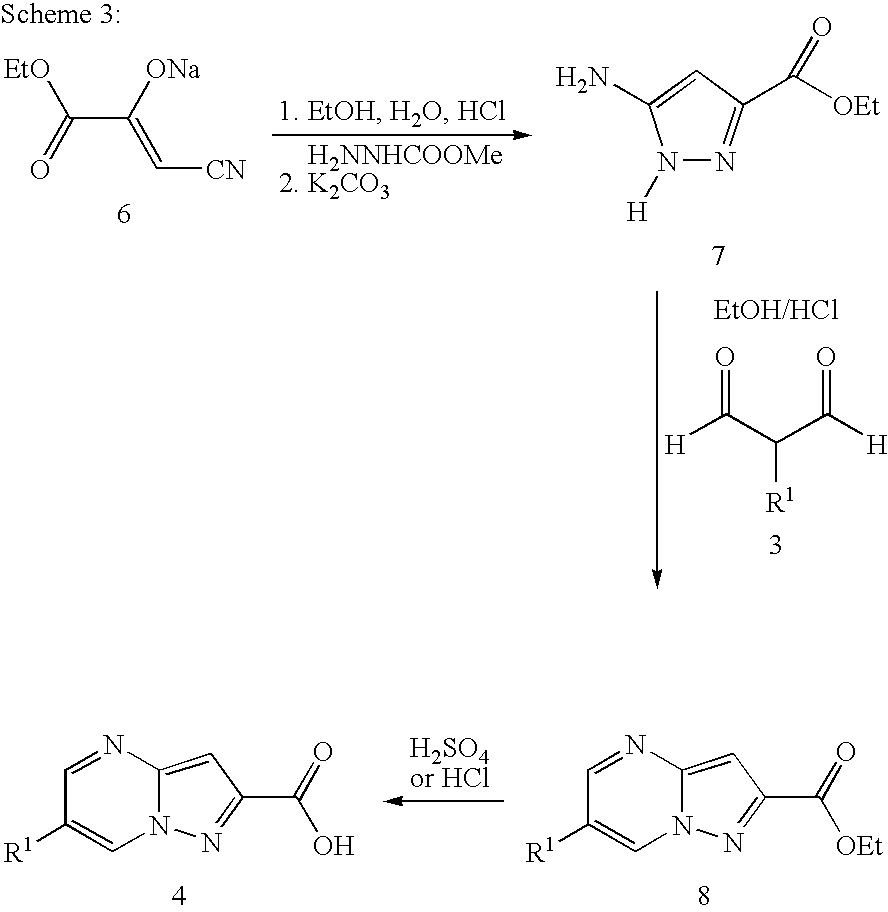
N1([H])N=C(C([OEt])=O)C=C1N.C(C([ONa])=C[CN])(=O)[EtO].[H2NNHCOOMe].[H]C(C(C([H])=O)[R1])=O.N1=CC([R1])=CN2C1=CC(C(=O)O)=N2.N1=CC([R1])=CN2C1=CC(C(=O)[OEt])=N2
